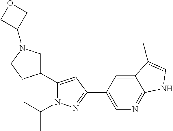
C1C(C2=CC(C3=CN=C4C(=C3)C(C)=CN4)=NN2C(C)C)CCN1C1COC1
